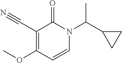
C1(C#N)=C(OC)C=CN(C(C2CC2)C)C1=O
